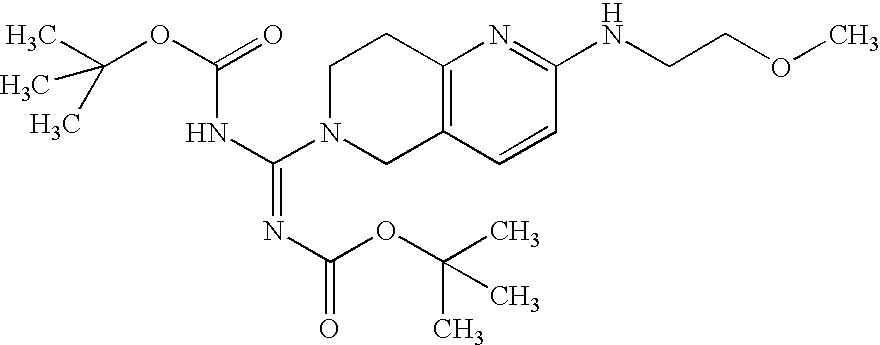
CC(OC(=O)NC(N1CC2=C(CC1)N=C(NCCOC)C=C2)=NC(=O)OC(C)(C)C)(C)C
